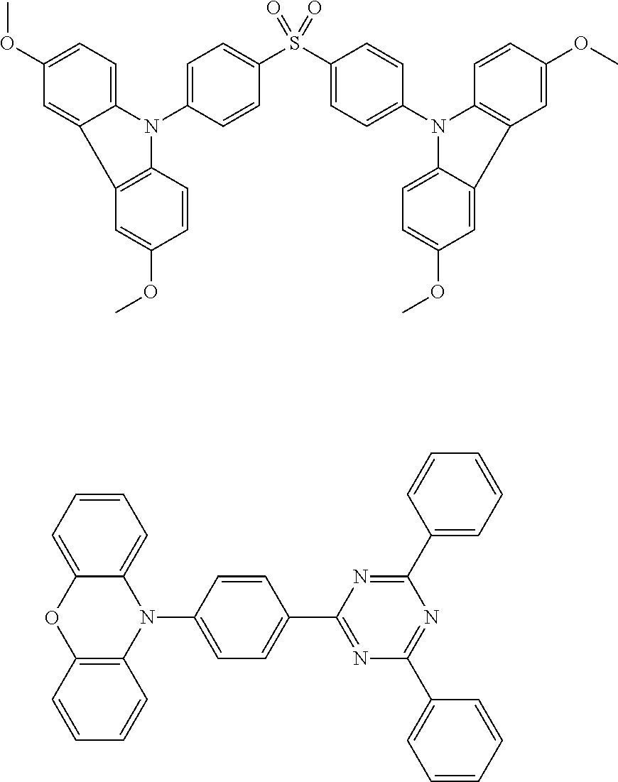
C1=C(N2C3=CC=C(OC)C=C3C3=C2C=CC(OC)=C3)C=CC(S(C2=CC=C(N3C4=CC=C(OC)C=C4C4=C3C=CC(OC)=C4)C=C2)(=O)=O)=C1.C1(N2C3=CC=CC=C3OC3=C2C=CC=C3)=CC=C(C2=NC(C3=CC=CC=C3)=NC(C3=CC=CC=C3)=N2)C=C1
